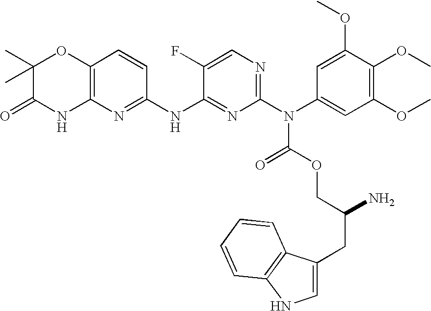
C12=C(N=C(NC3=NC(N(C(=O)OCC(CC4=CNC5=C4C=CC=C5)N)C4=CC(OC)=C(OC)C(OC)=C4)=NC=C3F)C=C1)NC(=O)C(C)(C)O2
